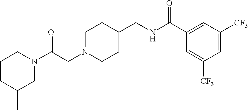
N1(C(CN2CCC(CNC(C3=CC([CF3])=CC([CF3])=C3)=O)CC2)=O)CCCC(C)C1
